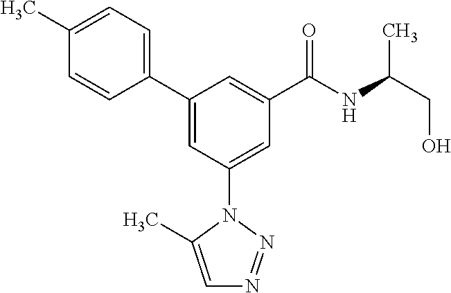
C1(C2=CC(N3N=NC=C3C)=CC(C(NC(CO)C)=O)=C2)=CC=C(C)C=C1
